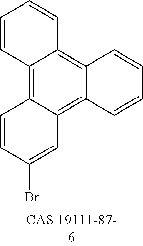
BrC1=CC2=C3C(=C4C(=C2C=C1)C=CC=C4)C=CC=C3
